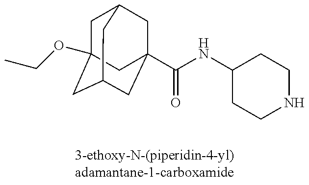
C1C2(OCC)CC3CC(C(=O)NC4CCNCC4)(CC1C3)C2
